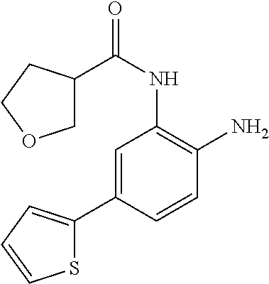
C1=C(C2=CC=CS2)C=CC(N)=C1NC(=O)C1COCC1
